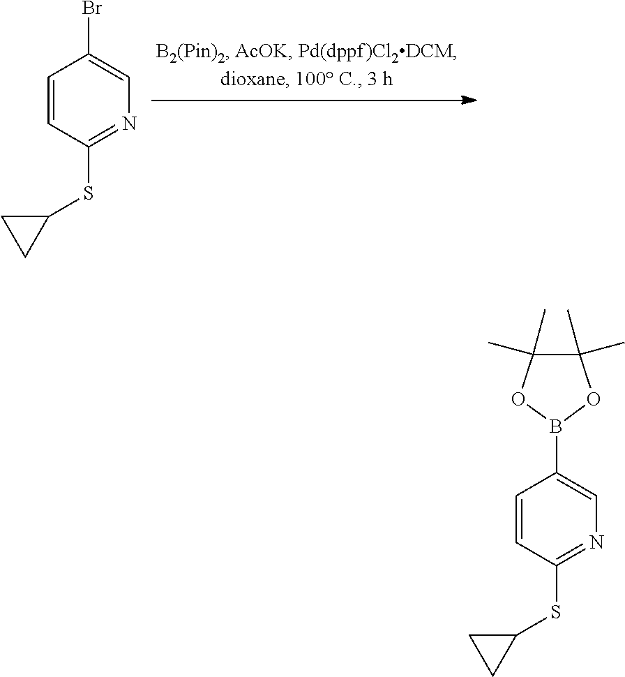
C1=CC(SC2CC2)=NC=C1Br.C1=CC(SC2CC2)=NC=C1B1OC(C)(C)C(C)(C)O1
